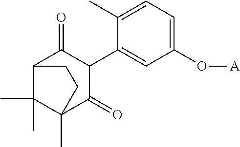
C1(O[A])=CC=C(C)C(C2C(=O)C3C(C)(C)C(C)(C2=O)CC3)=C1
